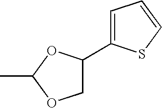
CC1OCC(C2=CC=CS2)O1
